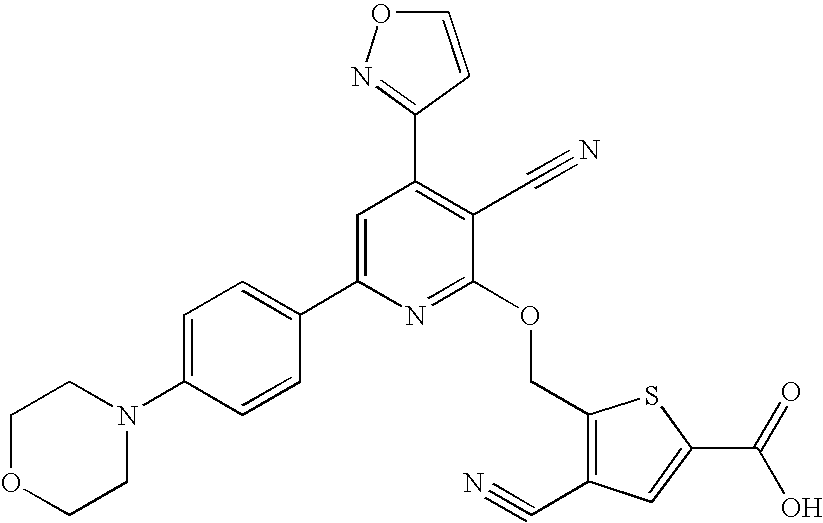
C1OCCN(C2=CC=C(C3=CC(C4=NOC=C4)=C(C#N)C(OCC4=C(C#N)C=C(C(O)=O)S4)=N3)C=C2)C1
